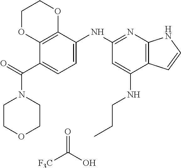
C1(C(=O)N2CCOCC2)=CC=C(NC2=NC3=C(C(NCCC)=C2)C=CN3)C2=C1OCCO2.[F3C]C(O)=O
